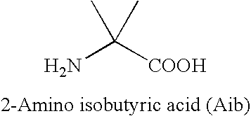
NC([COOH])(C)C
